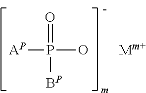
[AP]P(O)(=O)[BP].[Mm+]
